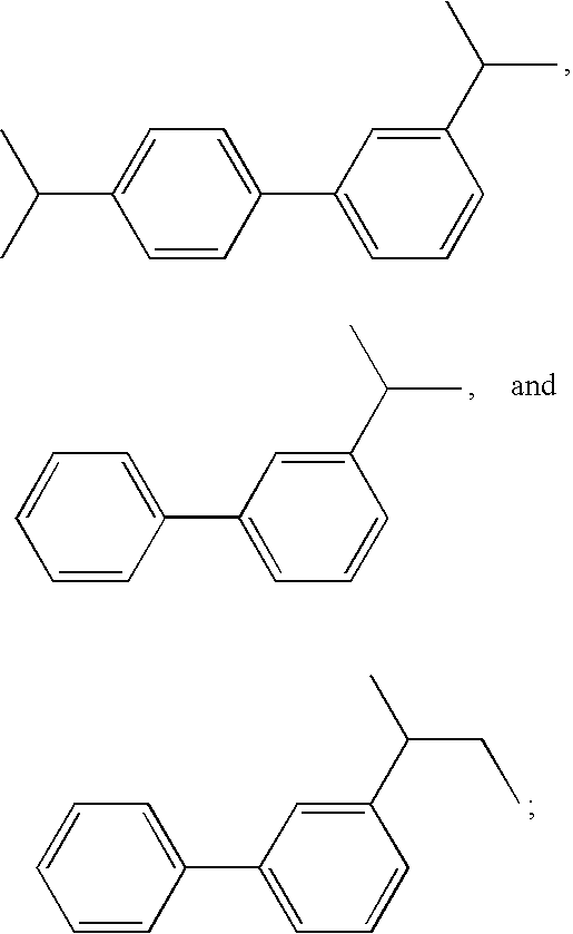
C1=CC(C2=CC=CC(C(C)C)=C2)=CC=C1C(C)C.C1=CC(C2=CC=CC(C(C)C)=C2)=CC=C1.C1=CC(C2=CC=CC(C(C)CC)=C2)=CC=C1
